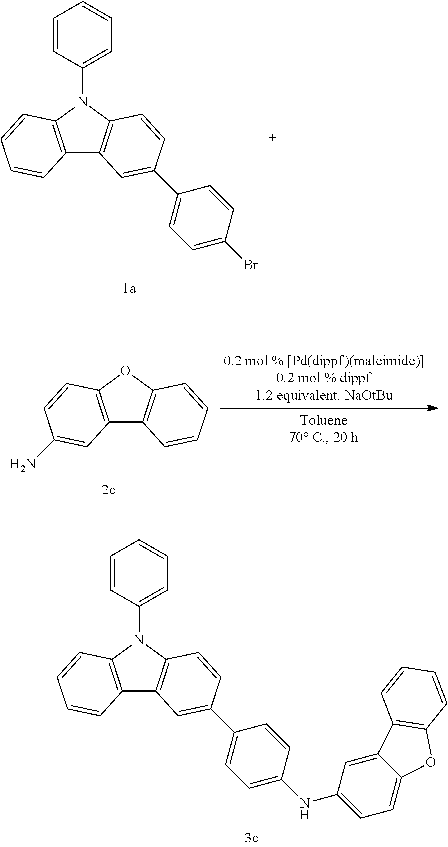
C12=C(N(C3=CC=CC=C3)C3=C1C=C(C1=CC=C(Br)C=C1)C=C3)C=CC=C2.C12=C(N(C3=CC=CC=C3)C3=C1C=C(C1=CC=C(NC4=CC=C5C(=C4)C4=C(O5)C=CC=C4)C=C1)C=C3)C=CC=C2.C12=C(OC3=C1C=CC=C3)C=CC(N)=C2
